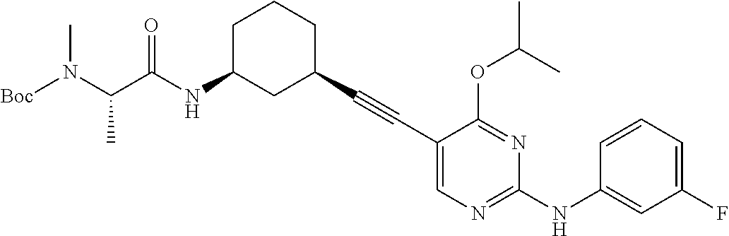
[Boc]N(C(C(NC1CC(C#CC2=CN=C(NC3=CC(F)=CC=C3)N=C2OC(C)C)CCC1)=O)C)C
